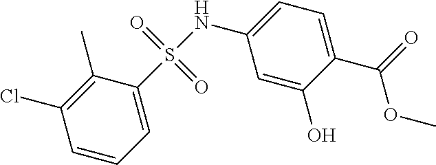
C1(C)=C(Cl)C=CC=C1S(NC1=CC=C(C(OC)=O)C(O)=C1)(=O)=O
